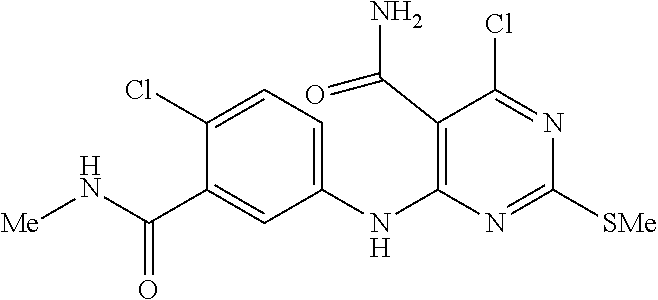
C1(NC2=C(C(N)=O)C(Cl)=NC([SMe])=N2)=CC=C(Cl)C(C(N[Me])=O)=C1
